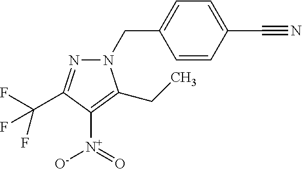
C1=C(C#N)C=CC(CN2N=C(C(F)(F)F)C([N+]([O-])=O)=C2CC)=C1
